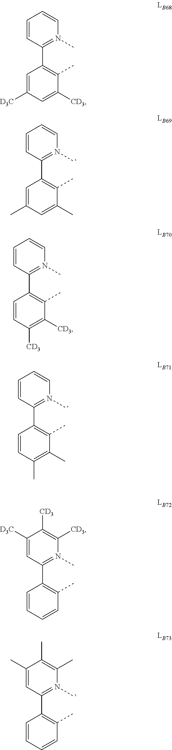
C1=C([D3C])C=C([CD3])C(C)=C1C1=N(C)C=CC=C1.C1=C(C)C=C(C)C(C)=C1C1=N(C)C=CC=C1.C1=CC([CD3])=C([CD3])C(C)=C1C1=N(C)C=CC=C1.C1=CC(C)=C(C)C(C)=C1C1=N(C)C=CC=C1.C1=CC=CC(C)=C1C1=N(C)C([CD3])=C([CD3])C([D3C])=C1.C1=CC=CC(C)=C1C1=N(C)C(C)=C(C)C(C)=C1
